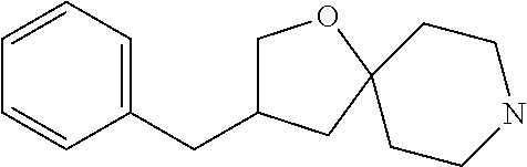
C1C(CC2=CC=CC=C2)CC2(O1)CCNCC2
